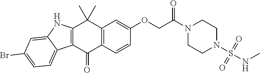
C12=C(C(=O)C3=C(C1(C)C)C=C(OCC(N1CCN(S(NC)(=O)=O)CC1)=O)C=C3)C1=CC=C(Br)C=C1N2
